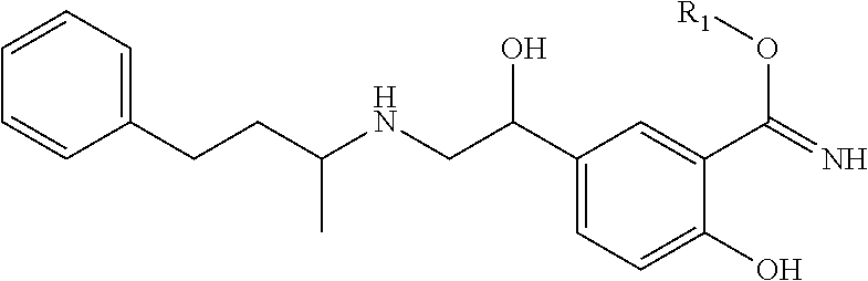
C1(CCC(NCC(C2=CC=C(O)C(C(=N)O[R1])=C2)O)C)=CC=CC=C1
